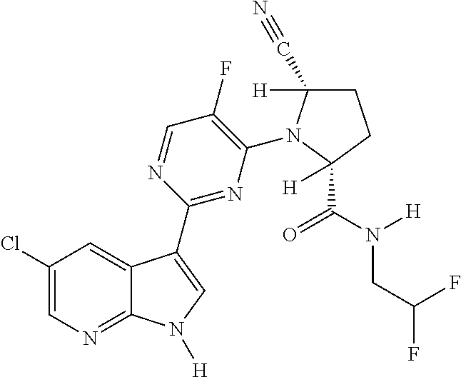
C1(Cl)=CN=C2C(=C1)C(C1=NC(N3C(C#N)([H])CCC3(C(N([H])CC(F)F)=O)[H])=C(F)C=N1)=CN2[H]
